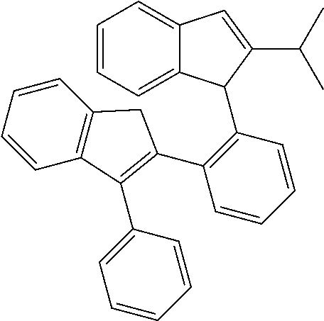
C1=CC=C2C(=C1)C=C(C(C)C)C2C1=C(C2=C(C3=CC=CC=C3)C3=C(C=CC=C3)C2)C=CC=C1
